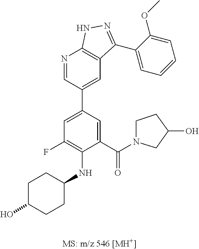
C1=C(C(N2CCC(O)C2)=O)C(NC2CCC(O)CC2)=C(F)C=C1C1=CC2=C(N=C1)NN=C2C1=CC=CC=C1OC
